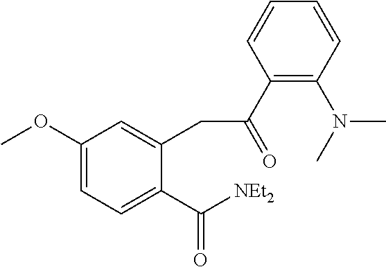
C1(OC)=CC=C(C([NEt2])=O)C(CC(C2=C(N(C)C)C=CC=C2)=O)=C1
